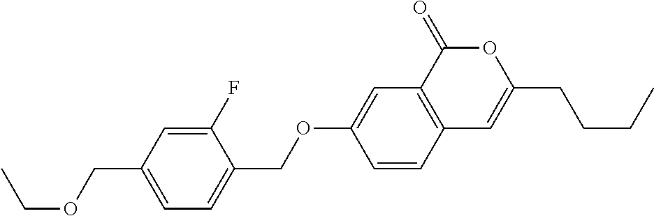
C12=C(C(=O)OC(CCCC)=C1)C=C(OCC1=CC=C(COCC)C=C1F)C=C2
